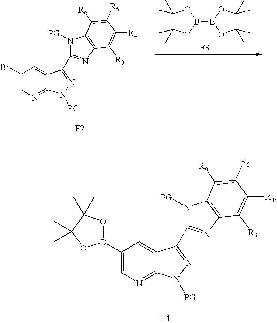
C1(B2OC(C)(C)C(C)(C)O2)=CN=C2C(=C1)C(C1=NC3=C(N1[PG])C([R6])=C([R5])C([R4])=C3[R3])=NN2[PG].[F4].C1(Br)=CN=C2C(=C1)C(C1=NC3=C(N1[PG])C([R6])=C([R5])C([R4])=C3[R3])=NN2[PG].[F2].C1(C)(C)C(C)(C)OB(B2OC(C)(C)C(C)(C)O2)O1.[F3]
